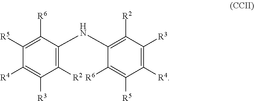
C1([R5])=C([R6])C(NC2=C([R2])C([R3])=C([R4])C([R5])=C2[R6])=C([R2])C([R3])=C1[R4]
